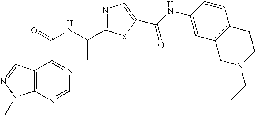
C12=C(N=CN=C1C(=O)NC(C1=NC=C(C(NC3=CC4=C(C=C3)CCN(CC)C4)=O)S1)C)N(C)N=C2
